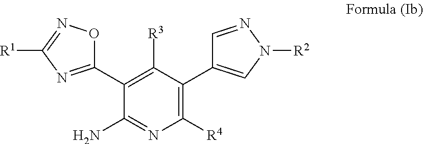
C1(C2=NC([R1])=NO2)=C([R3])C(C2=CN([R2])N=C2)=C([R4])N=C1N
